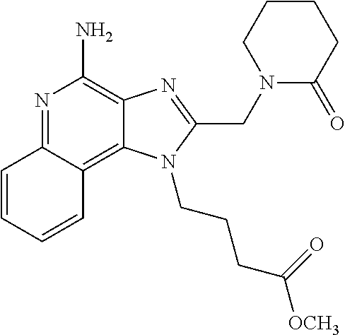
C1=CC=CC2=C3C(=C(N)N=C12)N=C(CN1C(=O)CCCC1)N3CCCC(=O)[OCH3]
